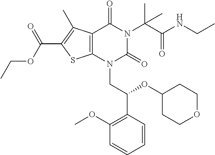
C1=CC(C(OC2CCOCC2)CN2C(=O)N(C(C(=O)NCC)(C)C)C(=O)C3=C2SC(C(OCC)=O)=C3C)=C(OC)C=C1
